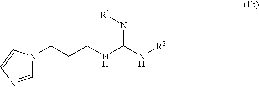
C1=NC=CN1CCCNC(N[R2])=N[R1]
